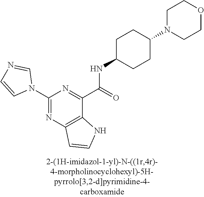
C1(N2C=NC=C2)=NC2=C(C(C(=O)NC3CCC(N4CCOCC4)CC3)=N1)NC=C2
